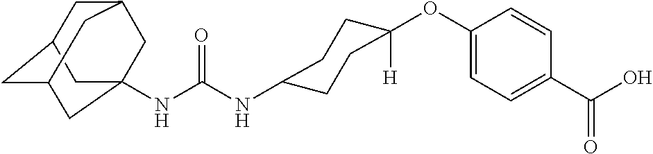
N(C(NC1CCC(OC2=CC=C(C(O)=O)C=C2)([H])CC1)=O)C12CC3CC(CC(C1)C3)C2
